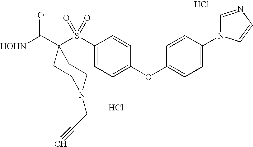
[HOHN]C(C1(S(C2=CC=C(OC3=CC=C(N4C=NC=C4)C=C3)C=C2)(=O)=O)CCN(CC#C)CC1)=O.Cl.Cl
